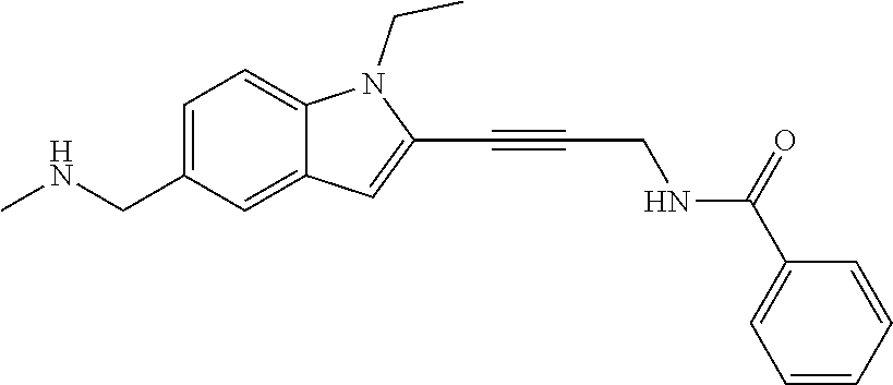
C1=C2C(=CC=C1CNC)N(CC)C(C#CCNC(=O)C1=CC=CC=C1)=C2
